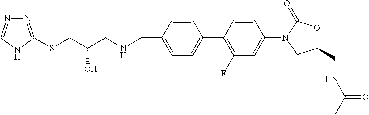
C1=C(CNCC(CSC2=NN=CN2)O)C=CC(C2=C(F)C=C(N3CC(CNC(C)=O)OC3=O)C=C2)=C1
